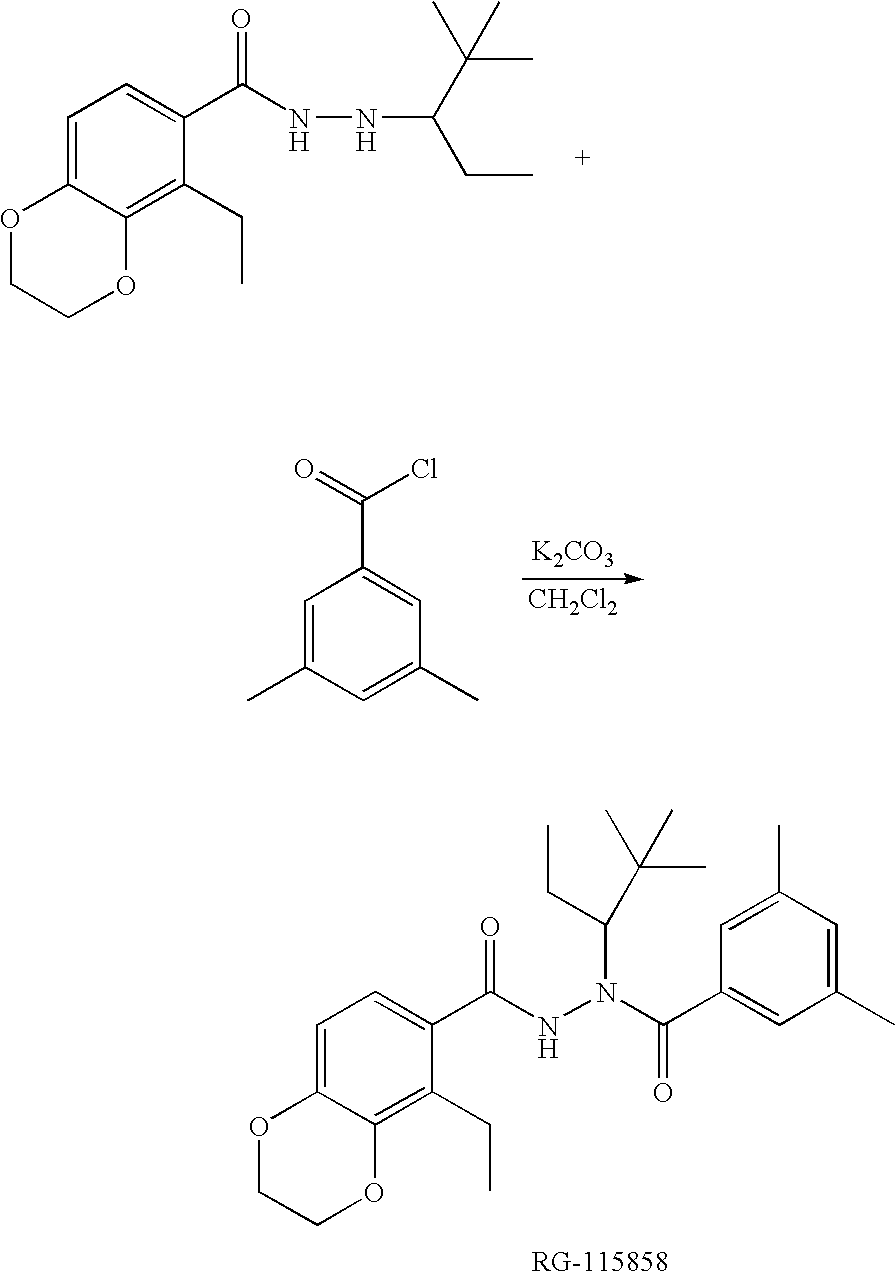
C1=C2C(=C(CC)C(C(NNC(C(C)(C)C)CC)=O)=C1)OCCO2.[K2CO3].[CH2Cl2].C1=C(C)C=C(C)C=C1C(=O)Cl.C1=C2C(=C(CC)C(C(NN(C(C3=CC(C)=CC(C)=C3)=O)C(CC)C(C)(C)C)=O)=C1)OCCO2
